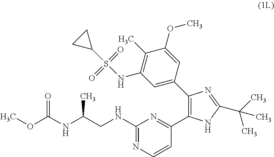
C1(C2=NC(NCC(NC(OC)=O)C)=NC=C2)=C(C2=CC(NS(=O)(=O)C3CC3)=C(C)C(OC)=C2)N=C(C(C)(C)C)N1
